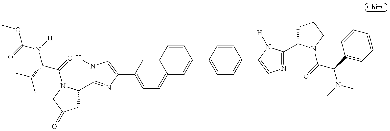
N1([H])C(C2CC(=O)CN2C(C(N(C(OC)=O)[H])C(C)C)=O)=NC(C2=CC=C3C(=C2)C=CC(C2=CC=C(C4=CN=C(C5CCCN5C(C(N(C)C)C5=CC=CC=C5)=O)N4[H])C=C2)=C3)=C1
